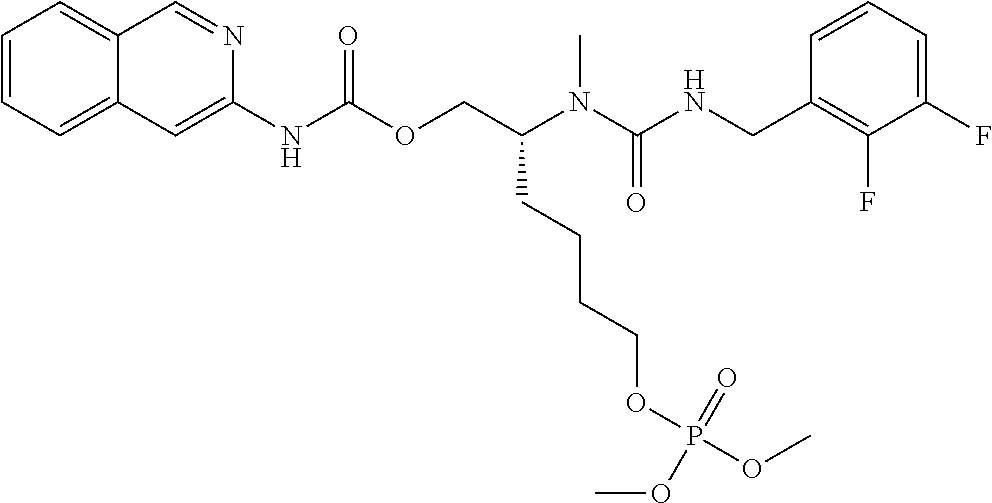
C1=CC(CNC(N(C(COC(NC2=CC3=CC=CC=C3C=N2)=O)CCCCOP(OC)(=O)OC)C)=O)=C(F)C(F)=C1
